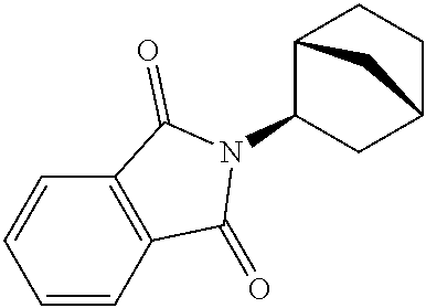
C1=CC2=C(C=C1)C(=O)N(C1CC3CCC1C3)C2=O
